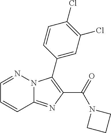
C12=NC(C(=O)N3CCC3)=C(C3=CC(Cl)=C(Cl)C=C3)N1N=CC=C2
